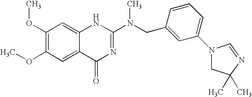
C1(OC)=C(OC)C=C2C(=C1)NC(N(CC1=CC(N3CC(C)(C)N=C3)=CC=C1)C)=NC2=O
